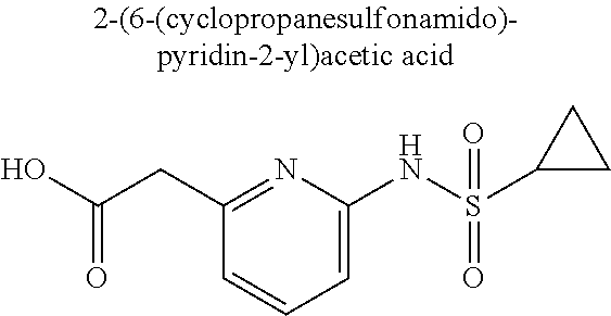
C1(CC(O)=O)=NC(NS(C2CC2)(=O)=O)=CC=C1
